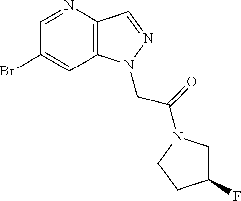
C1(Br)=CC2=C(C=NN2CC(=O)N2CC(F)CC2)N=C1
